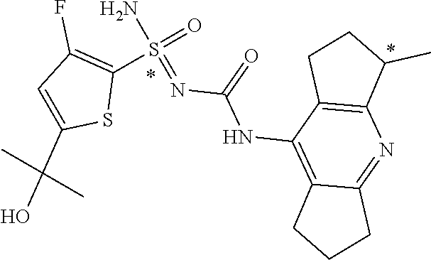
N(C(NC1=C2CCCC2=NC2=C1CCC2C)=O)=S(=O)(N)C1=C(F)C=C(C(C)(O)C)S1
